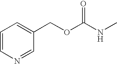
C1=CN=CC(COC(NC)=O)=C1
